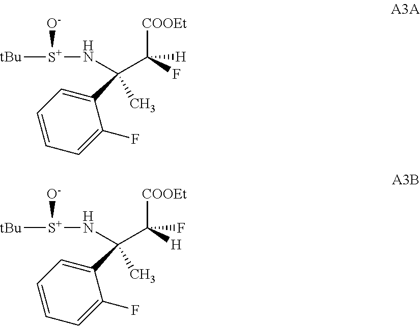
C1=CC=C(F)C(C(C)(N[S+]([tBu])[O-])C(F)([COOEt])[H])=C1.C1=CC=C(F)C(C(C)(N[S+]([tBu])[O-])C([H])([COOEt])F)=C1
